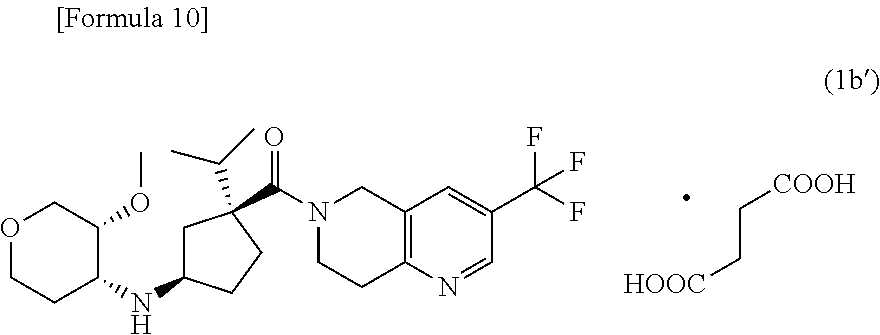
O1CCC(NC2CC(C(N3CCC4=C(C3)C=C(C(F)(F)F)C=N4)=O)(C(C)C)CC2)C(OC)C1.C(C[HOOC])[COOH]
